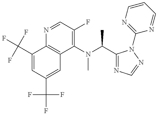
C1(C(F)(F)F)=CC(C(F)(F)F)=CC2=C1N=CC(F)=C2N(C(C1=NC=NN1C1=NC=CC=N1)C)C
